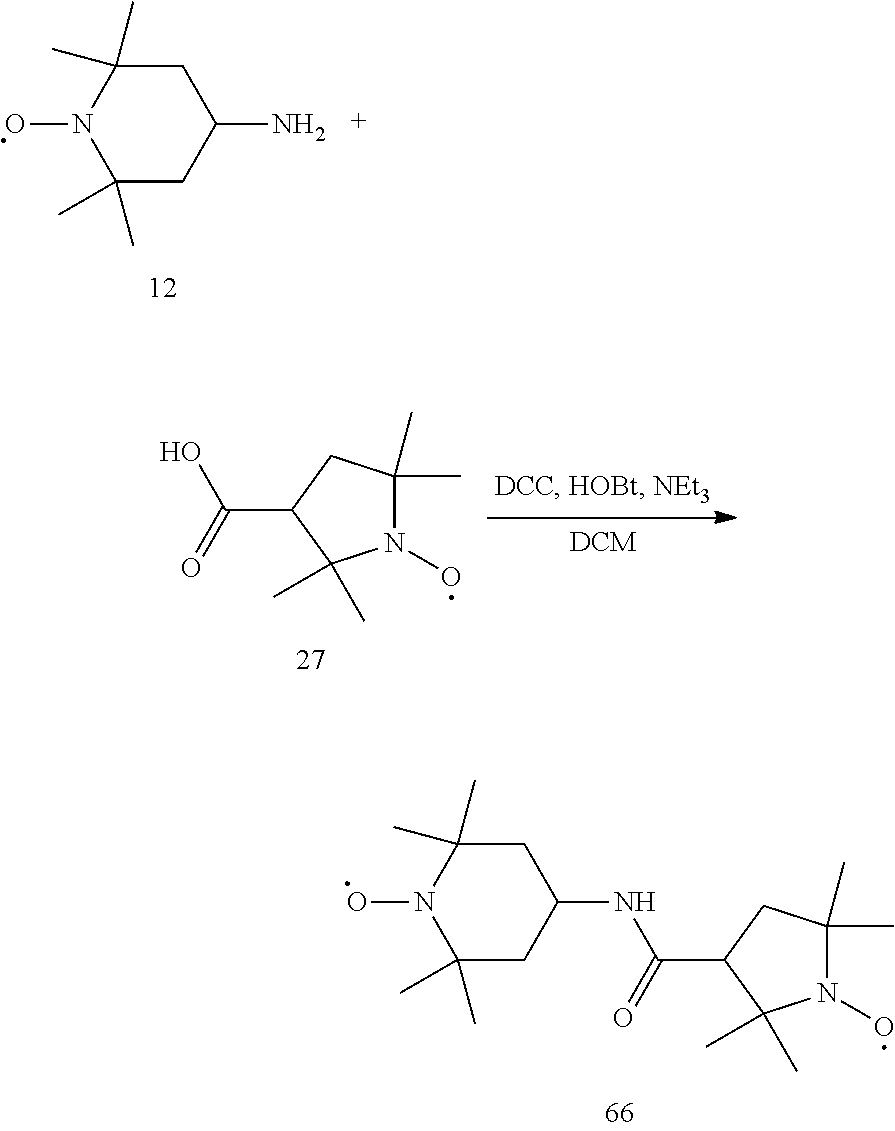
C1C(C)(C)N(O)C(C)(C)CC1NC(C1C(C)(C)N(O)C(C)(C)C1)=O.C1C(C)(C)N(O)C(C)(C)CC1N.C(C1C(C)(C)N(O)C(C)(C)C1)(=O)O
